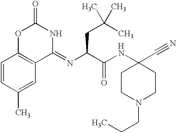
C1CN(CCC)CCC1(C#N)NC(C(N=C1NC(=O)OC2=C1C=C(C)C=C2)CC(C)(C)C)=O.[H]
